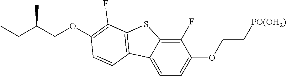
C12=CC=C(OCC[PO(OH2)])C(F)=C1SC1=C2C=CC(OCC(CC)C)=C1F
